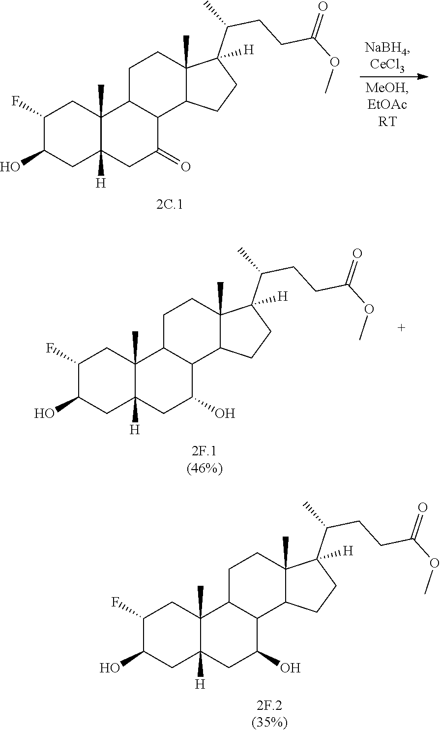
C1C2([H])C(C)(CC(F)C1O)C1CCC3(C)C(C(C)CCC(OC)=O)([H])CCC3C1C(=O)C2.C1C2([H])C(C)(CC(F)C1O)C1CCC3(C)C(C(C)CCC(OC)=O)([H])CCC3C1C(O)C2.C1C2([H])C(C)(CC(F)C1O)C1CCC3(C)C(C(C)CCC(OC)=O)([H])CCC3C1C(O)C2
